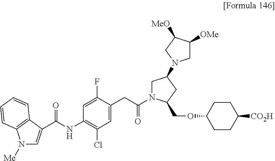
C1=C(C(NC2=C(Cl)C=C(CC(=O)N3CC(N4CC([OMe])C([MeO])C4)CC3COC3CCC([CO2H])CC3)C(F)=C2)=O)C2=C(C=CC=C2)N1[Me]
